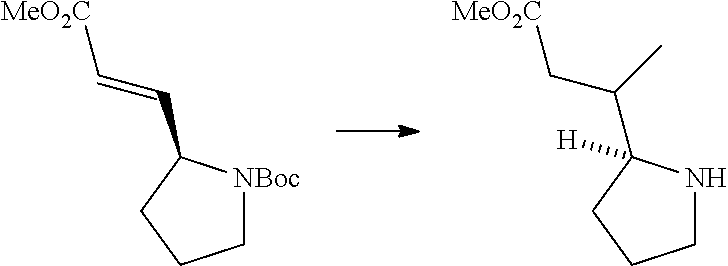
C1[NBoc]C(C=C[MeO2C])CC1.C1NC(C(C[MeO2C])C)([H])CC1
